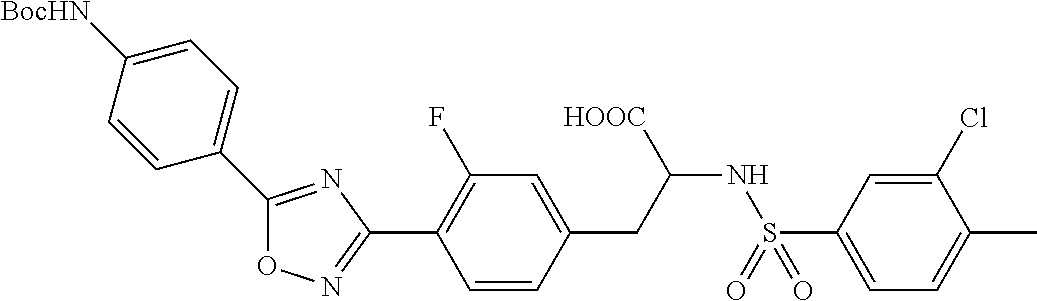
O1N=C(C2=C(F)C=C(CC(NS(C3=CC=C(C)C(Cl)=C3)(=O)=O)[HOOC])C=C2)N=C1C1=CC=C([BocHN])C=C1
